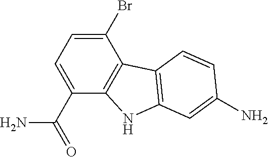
C1(C(=O)N)=CC=C(Br)C2=C1NC1=C2C=CC(N)=C1
